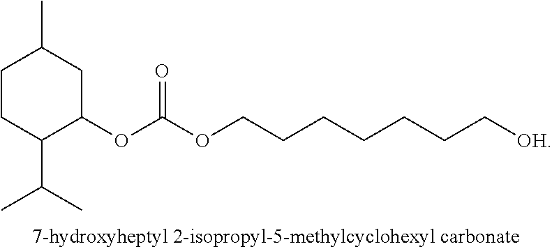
C1CC(C(C)C)C(OC(OCCCCCCC[OH])=O)CC1C
